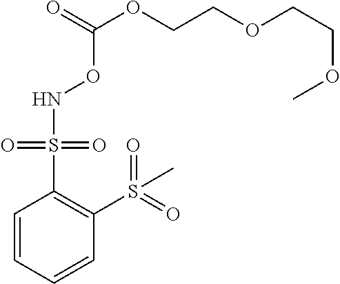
C1=CC=CC(S(=O)(=O)C)=C1S(=O)(=O)NOC(OCCOCCOC)=O
